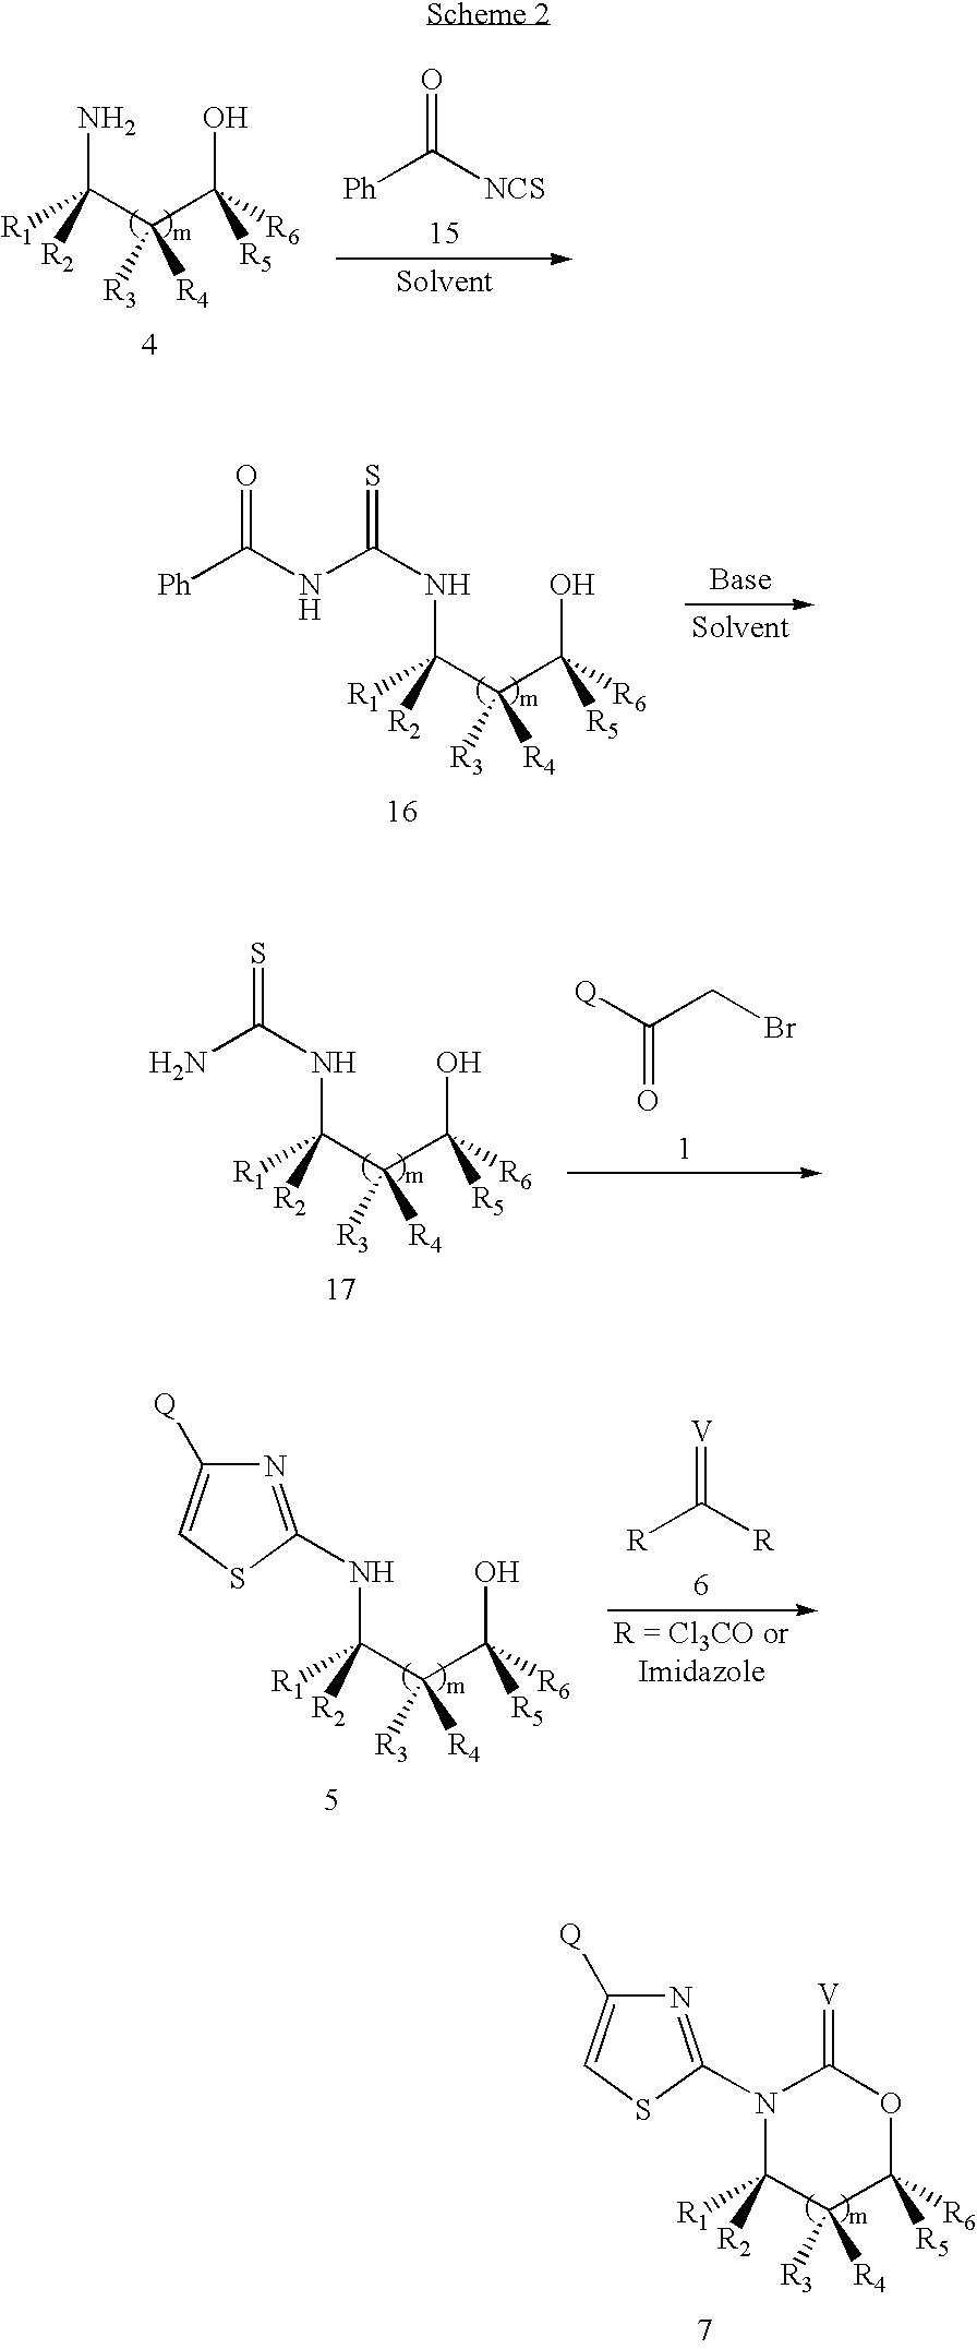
NC(C(C([R6])(O)[R5])([R3])[R4])([R1])[R2].O=C([NCS])[Ph].N(C(C(C([R6])(O)[R5])([R3])[R4])([R1])[R2])C(=S)NC([Ph])=O.N(C(C(C([R6])(O)[R5])([R3])[R4])([R1])[R2])C(=S)N.[Q]C(CBr)=O.N(C(C(C([R6])(O)[R5])([R3])[R4])([R1])[R2])C1=NC([Q])=CS1.[V]=C([R])[R].N1(C2=NC([Q])=CS2)C([R1])([R2])C([R3])([R4])C([R6])([R5])OC1=[V]
